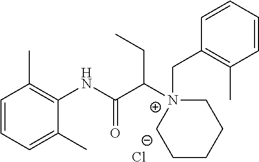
C1=CC=C(C)C(NC(C([N+]2(CC3=C(C)C=CC=C3)CCCCC2)CC)=O)=C1C.[Cl-]
